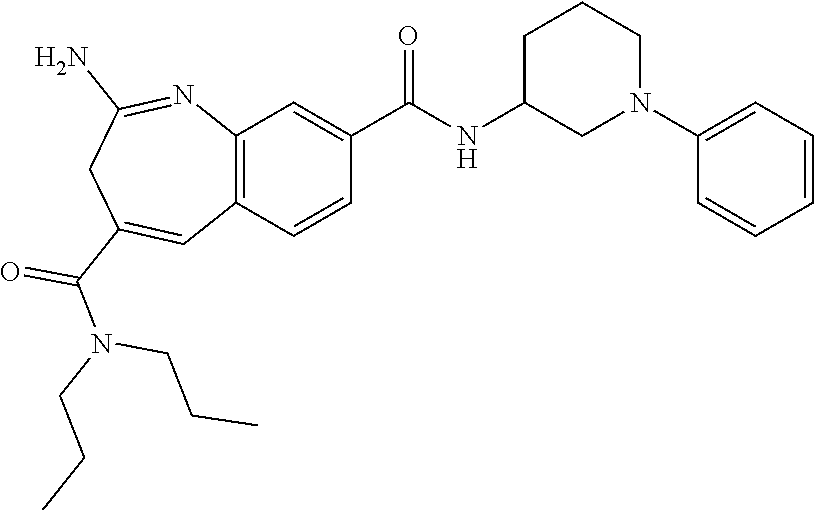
C12=C(C=CC(C(NC3CN(C4=CC=CC=C4)CCC3)=O)=C1)C=C(C(=O)N(CCC)CCC)CC(N)=N2
